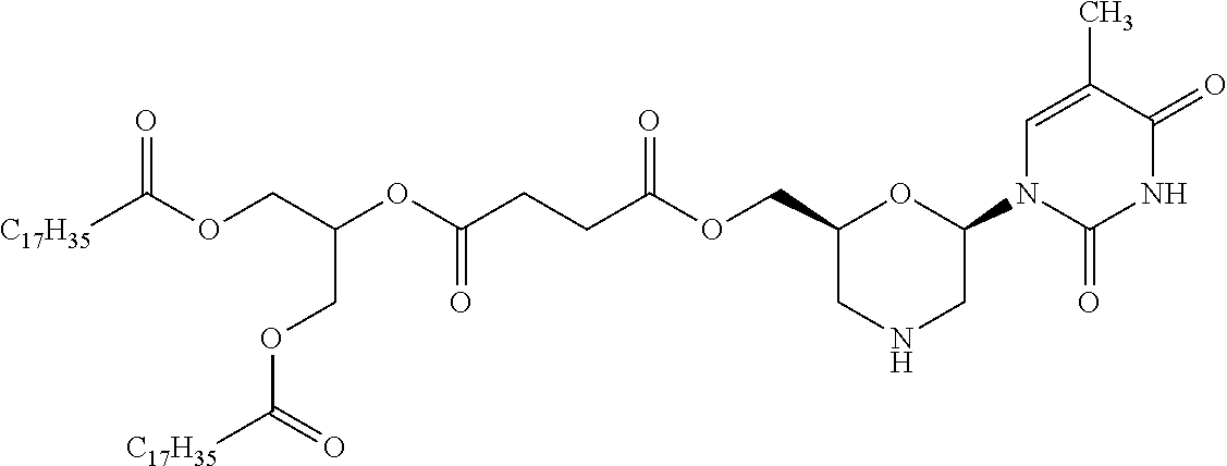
C1=C(C)C(=O)NC(=O)N1C1CNCC(COC(=O)CCC(OC(COC([C17H35])=O)COC([C17H35])=O)=O)O1
